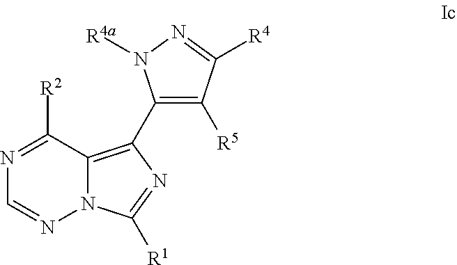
N1=C([R2])C2=C(C3=C([R5])C([R4])=NN3[R4a])N=C([R1])N2N=C1
